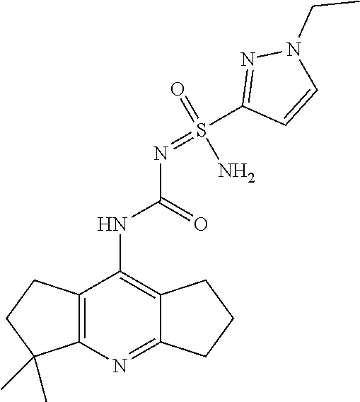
O=S(N)(=NC(NC1=C2C(=NC3=C1CCC3(C)C)CCC2)=O)C1=NN(CC)C=C1
